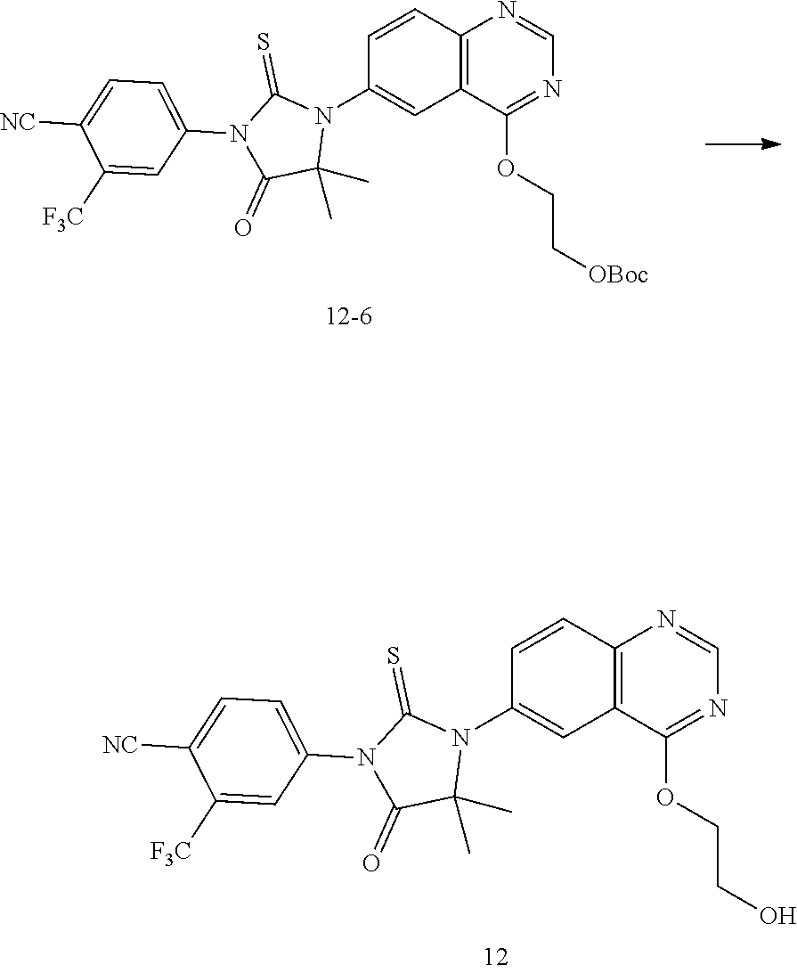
C12=C(C=CC(N3C(=S)N(C4=CC=C([NC])C([F3C])=C4)C(=O)C3(C)C)=C1)N=CN=C2OCC[OBoc].C12=C(C=CC(N3C(=S)N(C4=CC=C([NC])C([F3C])=C4)C(=O)C3(C)C)=C1)N=CN=C2OCCO
